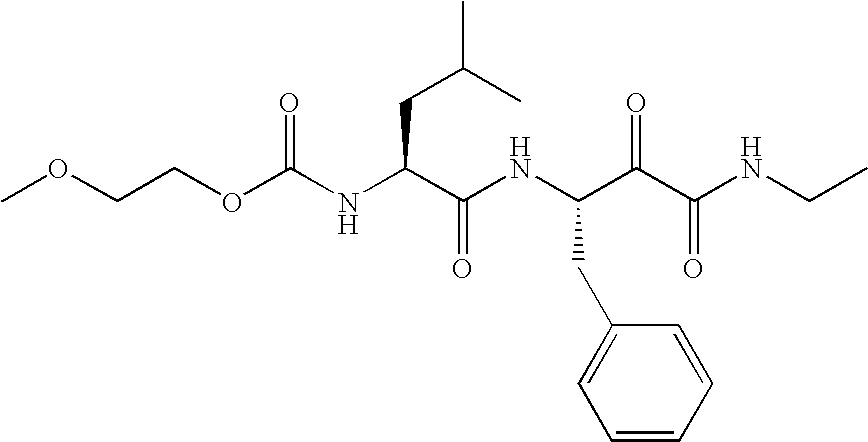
COCCOC(NC(C(NC(C(C(NCC)=O)=O)CC1=CC=CC=C1)=O)CC(C)C)=O
